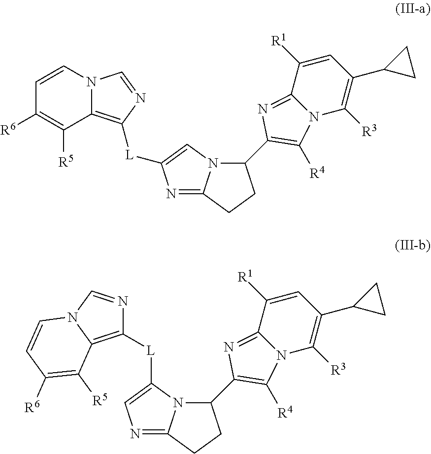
C1=CN2C(=C([L]C3=CN4C(=N3)CCC4C3=C([R4])N4C(=N3)C([R1])=CC(C3CC3)=C4[R3])N=C2)C([R5])=C1[R6].C1=CN2C(=C([L]C3=CN=C4N3C(C3=C([R4])N5C(=N3)C([R1])=CC(C3CC3)=C5[R3])CC4)N=C2)C([R5])=C1[R6]
